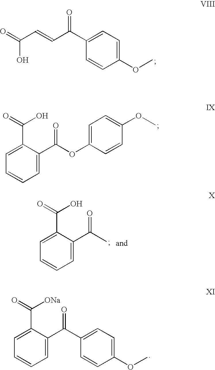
C1=C(C(O)=O)C(C(=O)C)=CC=C1.C1(C(C=CC(=O)O)=O)=CC=C(OC)C=C1.C1=C(C(=O)O)C(C(OC2=CC=C(OC)C=C2)=O)=CC=C1.C1=C(C([ONa])=O)C(C(C2=CC=C(OC)C=C2)=O)=CC=C1
